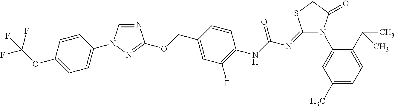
N1=CN(C2=CC=C(OC(F)(F)F)C=C2)N=C1OCC1=CC(F)=C(NC(N=C2N(C3=CC(C)=CC=C3C(C)C)C(=O)CS2)=O)C=C1
